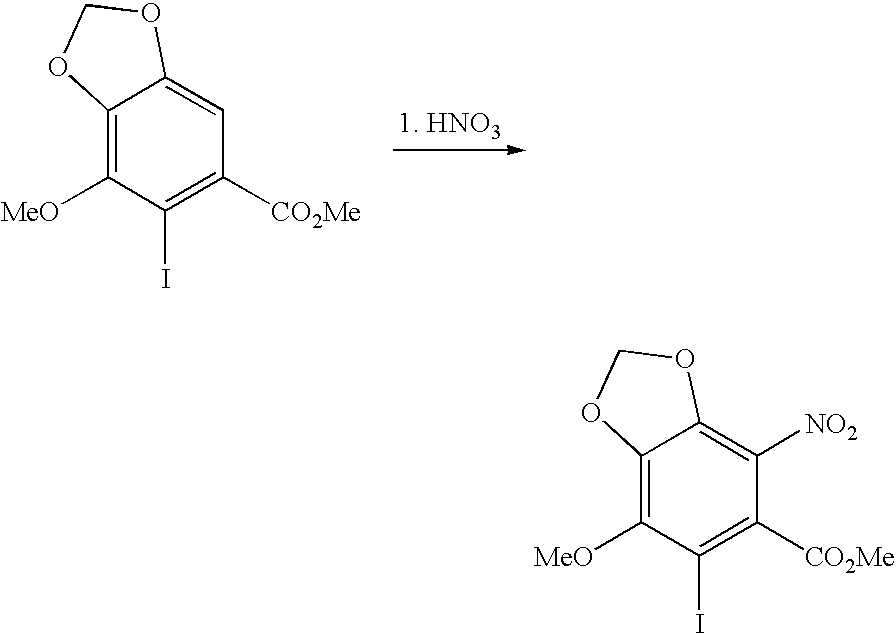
C12=C([MeO])C(I)=C([CO2Me])C=C1OCO2.C12=C([MeO])C(I)=C([CO2Me])C([NO2])=C1OCO2
